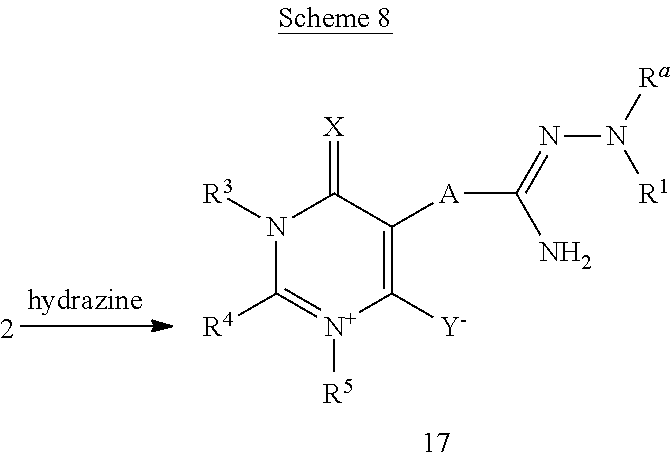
N1([R3])C([R4])=[N+]([R5])C([Y])=C([A]C(=NN([Ra])[R1])N)C1=[X]
